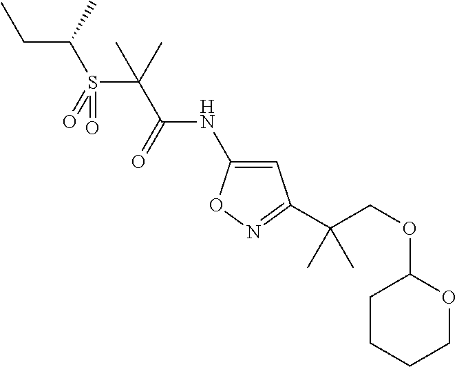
C(C(S(C(C(=O)NC1=CC(C(COC2CCCCO2)(C)C)=NO1)(C)C)(=O)=O)C)C
